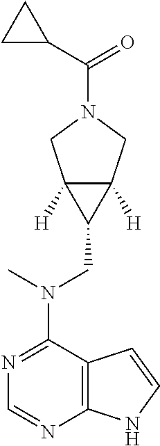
N1=C(N(CC2C3([H])C2([H])CN(C(=O)C2CC2)C3)C)C2=C(N=C1)NC=C2
